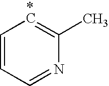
C1=CC=NC(C)=[*C]1
